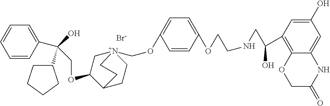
[Br-].C(OC1C[N+]2(COC3=CC=C(OCCNCC(C4=C5C(=CC(O)=C4)NC(=O)CO5)O)C=C3)CCC1CC2)C(O)(C1CCCC1)C1=CC=CC=C1
